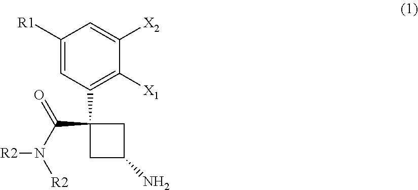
C1C(N)CC1(C1=C([X1])C([X2])=CC([R1])=C1)C(N([R2])[R2])=O
